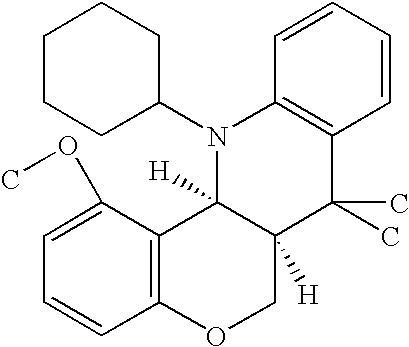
C12=C(C3([H])C([H])(CO1)C(C)(C)C1=C(N3C3CCCCC3)C=CC=C1)C(OC)=CC=C2
